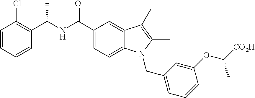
C1=CC=C(CN2C3=CC=C(C(NC(C4=C(Cl)C=CC=C4)C)=O)C=C3C(C)=C2C)C=C1OC([CO2H])C
